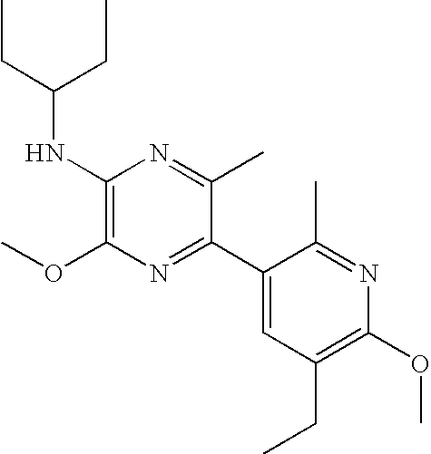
CCC(CC)NC1=C(OC)N=C(C2=CC(CC)=C(OC)N=C2C)C(C)=N1
